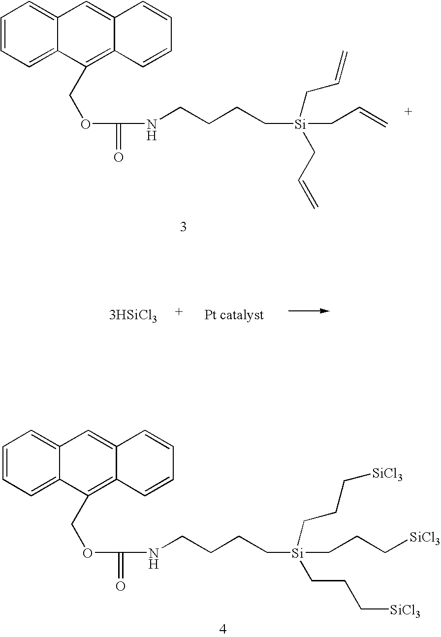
C1=CC=C2C(=C1)C=C1C(=C2COC(NCCCC[Si](CCC[SiCl3])(CCC[SiCl3])CCC[SiCl3])=O)C=CC=C1.C1=CC=C2C(=C1)C=C1C(=C2COC(NCCCC[Si](CC=C)(CC=C)CC=C)=O)C=CC=C1.[3HSiCl3].[Pt catalyst]
